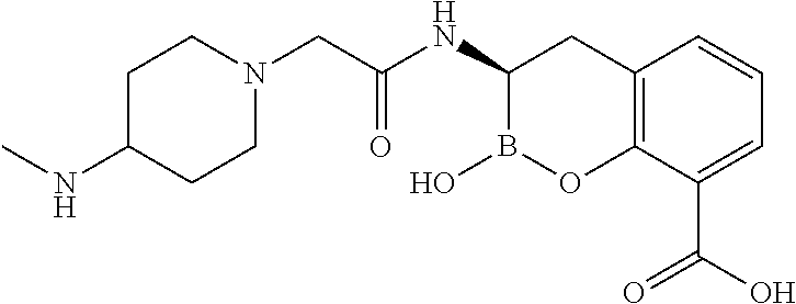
C1C(NC)CCN(CC(NC2B(O)OC3=C(C2)C=CC=C3C(O)=O)=O)C1
